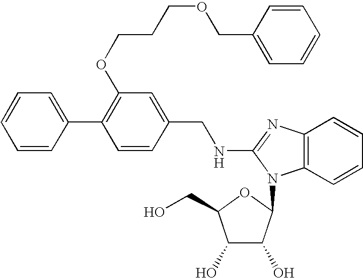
C1=C(C2=C(OCCCOCC3=CC=CC=C3)C=C(CNC3=NC4=C(C=CC=C4)N3C3C(O)C(O)C(CO)O3)C=C2)C=CC=C1
